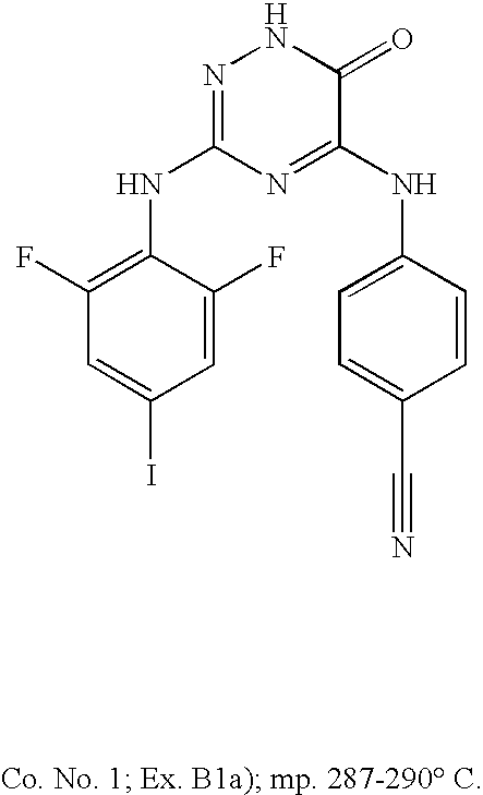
C1=CC(NC2=NC(NC3=C(F)C=C(I)C=C3F)=NNC2=O)=CC=C1C#N
